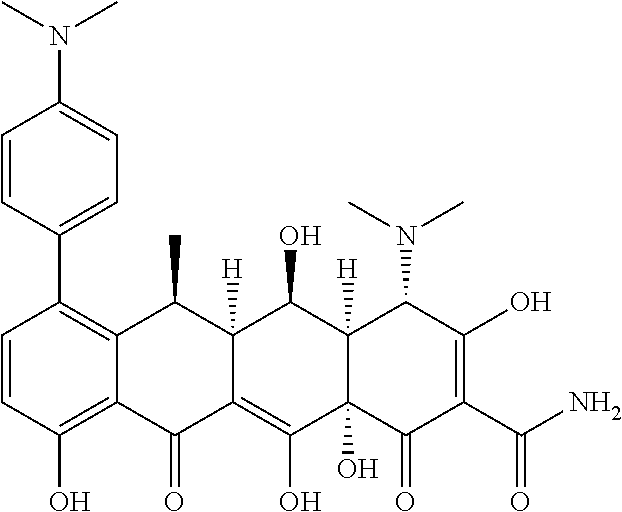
C1=CC(O)=C2C(=C1C1=CC=C(N(C)C)C=C1)C(C)C1([H])C(=C(O)C3(O)C([H])(C1O)C(N(C)C)C(O)=C(C(N)=O)C3=O)C2=O
